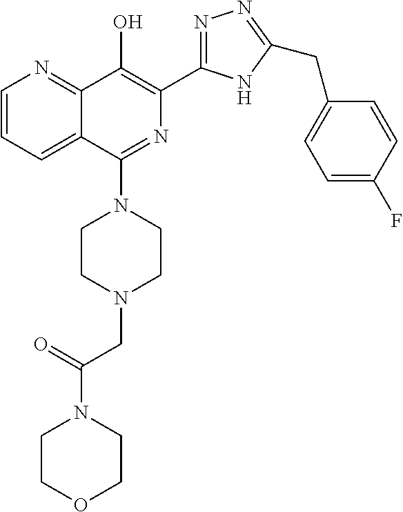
C1=CC=C2C(=N1)C(O)=C(C1=NN=C(CC3=CC=C(F)C=C3)N1)N=C2N1CCN(CC(N2CCOCC2)=O)CC1
